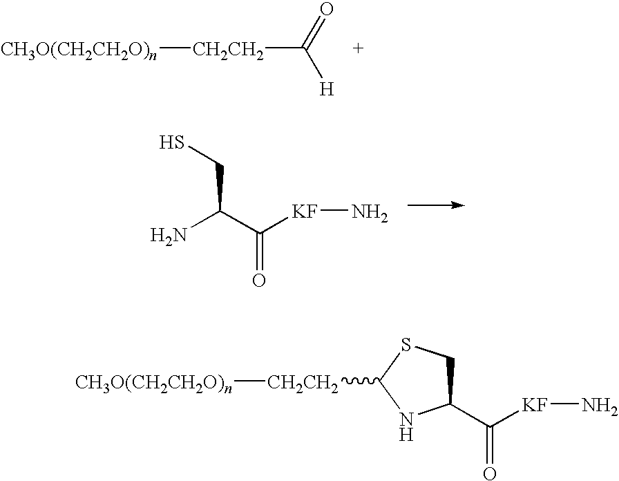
O=C([H])[CH2CH2][CH3O(CH2CH2O)n].NC(CS)C([KF]N)=O.[CH2CH2]([CH3O(CH2CH2O)n])C1SCC(C([KF]N)=O)N1
